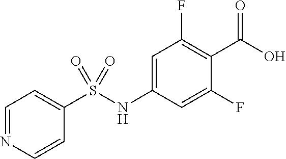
C1=NC=CC(S(NC2=CC(F)=C(C(O)=O)C(F)=C2)(=O)=O)=C1
